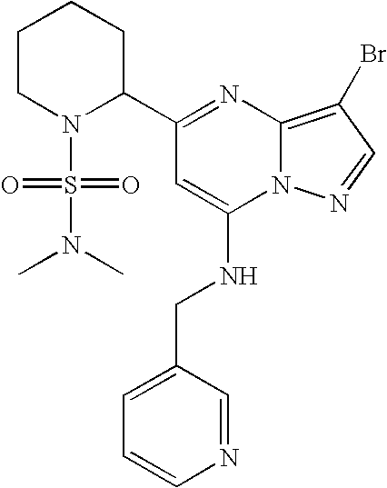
C1=CN=CC(CNC2=CC(C3CCCCN3S(=O)(=O)N(C)C)=NC3=C(Br)C=NN23)=C1
